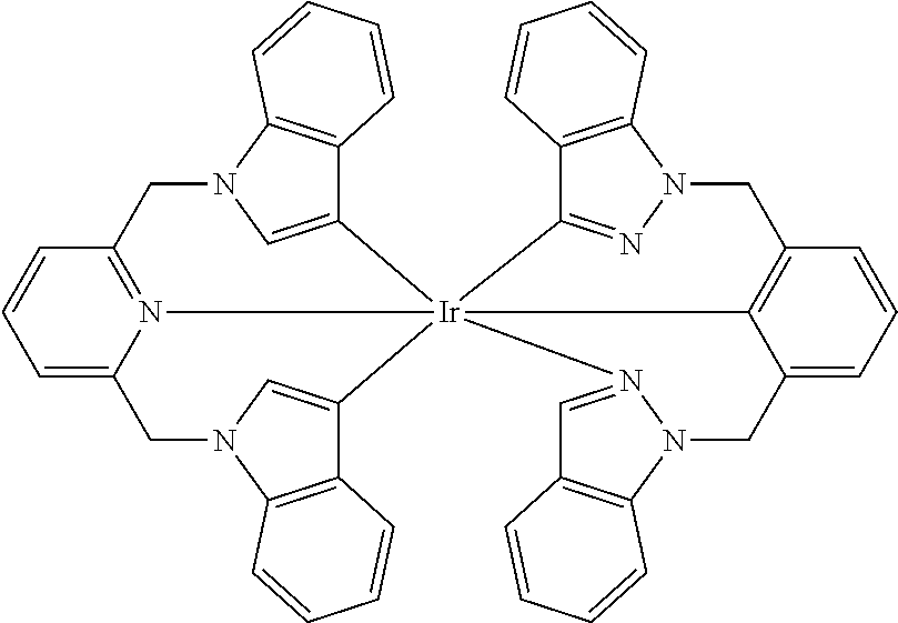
C1=C2N3=C(C=C1)CN1C4=C(C(=C1)[Ir]315(C3=CN(C2)C2=C3C=CC=C2)C2=C(C=CC=C2CN2N1=CC1=C2C=CC=C1)CN1C2=C(C5=N1)C=CC=C2)C=CC=C4
